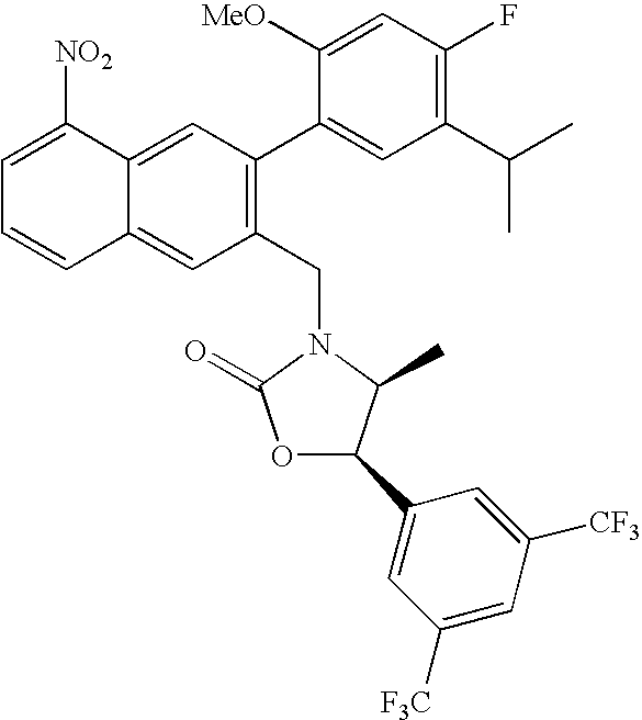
C12=CC(C3=CC(C(C)C)=C(F)C=C3[MeO])=C(CN3C(=O)OC(C4=CC([F3C])=CC([CF3])=C4)C3C)C=C1C=CC=C2[NO2]
